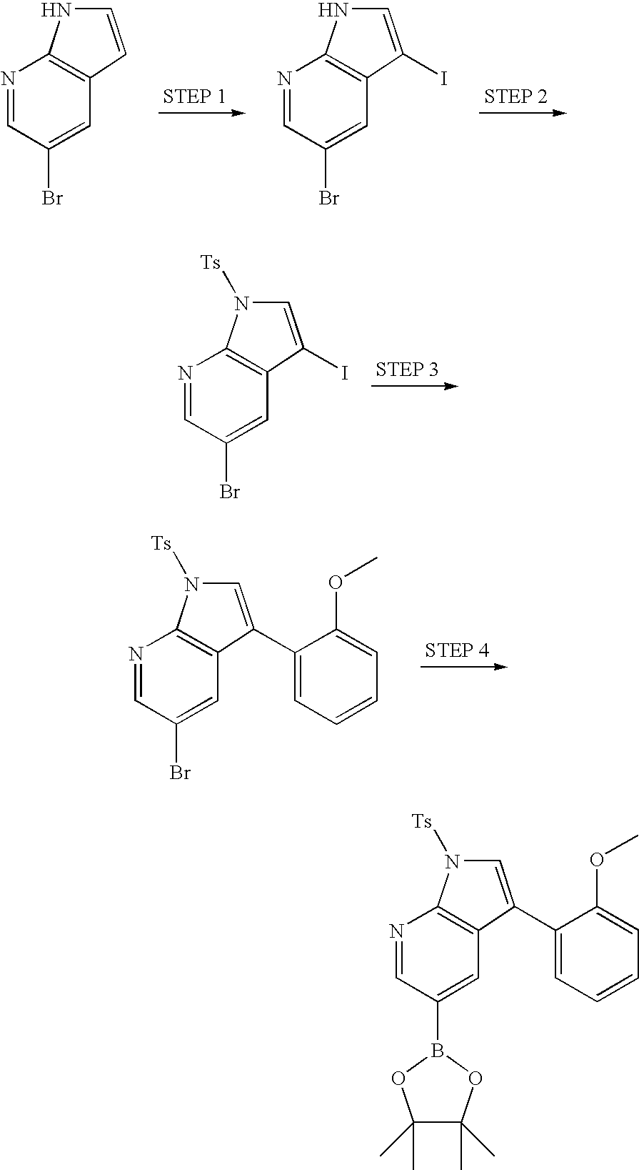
N1=CC(Br)=CC2=C1NC=C2.N1=CC(Br)=CC2=C1NC=C2I.N1=CC(Br)=CC2=C1N([Ts])C=C2I.N1=CC(Br)=CC2=C1N([Ts])C=C2C1=CC=CC=C1OC.N1=CC(B2OC(C)(C)C(C)(C)O2)=CC2=C1N([Ts])C=C2C1=CC=CC=C1OC
